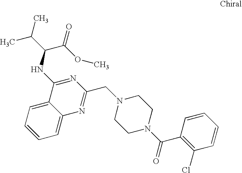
C1=CC=C2C(=C1)C(NC(C(=O)OC)C(C)C)=NC(CN1CCN(C(C3=C(Cl)C=CC=C3)=O)CC1)=N2
